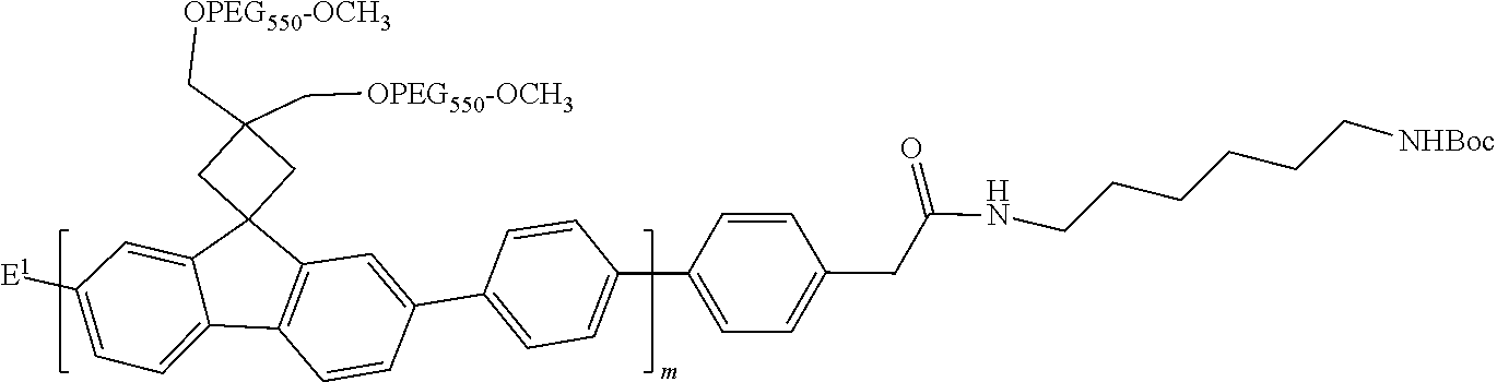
C1=CC(C2=CC=C(CC(=O)NCCCCCC[NHBoc])C=C2)=CC=C1C1=CC2=C(C=C1)C1=CC=C([E1])C=C1C21CC(C[OPEG550-OCH3])(C[OPEG550-OCH3])C1
